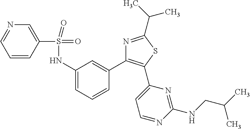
N1=C(C(C)C)SC(C2=CC=NC(NCC(C)C)=N2)=C1C1=CC(NS(=O)(=O)C2=CN=CC=C2)=CC=C1
